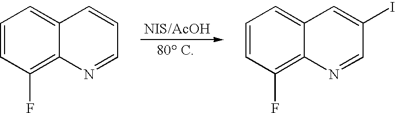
C1=CC(F)=C2C(=C1)C=CC=N2.C1=CC(F)=C2C(=C1)C=C(I)C=N2
